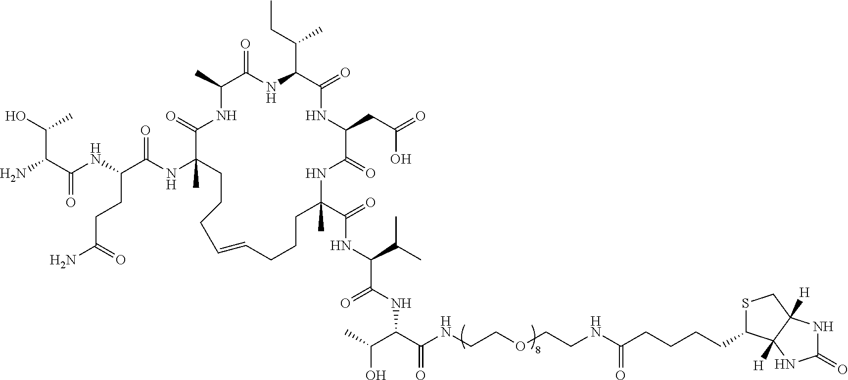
C1(=O)NC2([H])C([H])(N1)C(CCCCC(NCCOCCNC(C(C(O)C)NC(C(NC(C1(C)CCCC=CCCCC(NC(C(CCC(N)=O)NC(C(C(O)C)N)=O)=O)(C)C(=O)NC(C)C(=O)NC(C(CC)C)C(=O)NC(CC(=O)O)C(=O)N1)=O)C(C)C)=O)=O)=O)SC2
